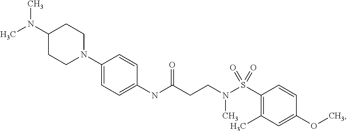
C1(NC(CCN(S(C2=C(C)C=C(OC)C=C2)(=O)=O)C)=O)=CC=C(N2CCC(N(C)C)CC2)C=C1
